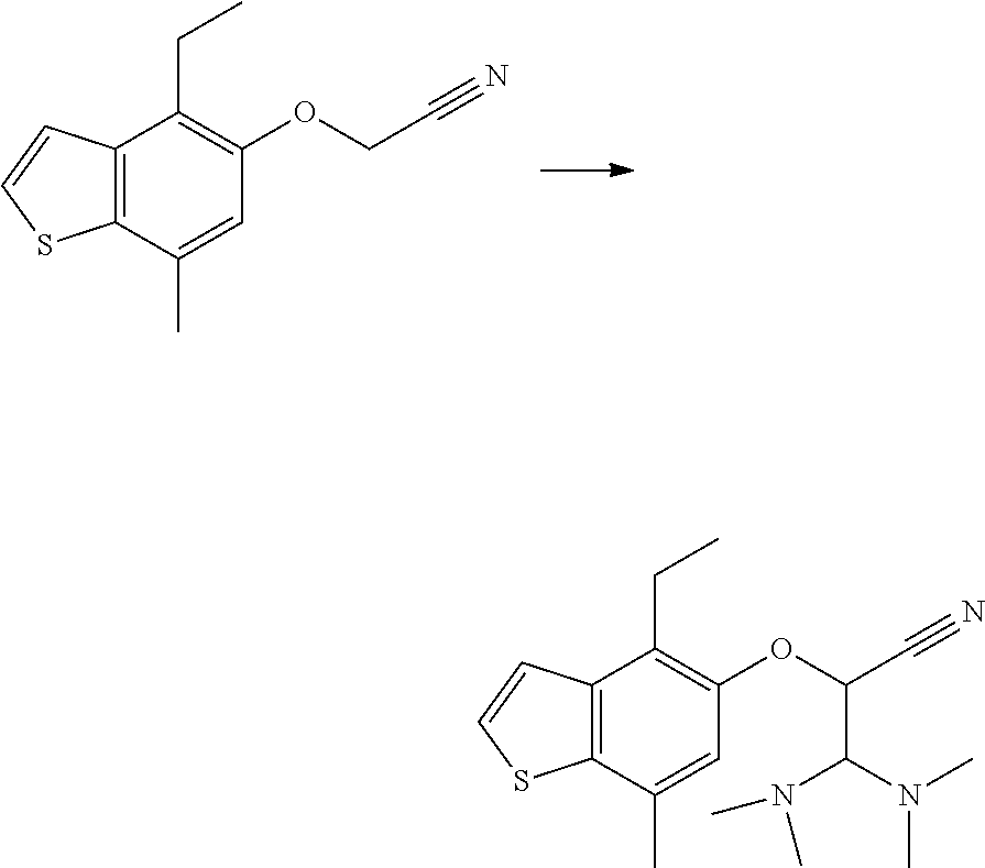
C12=C(C(C)=CC(OCC#N)=C1CC)SC=C2.C12=C(C(C)=CC(OC(C#N)C(N(C)C)N(C)C)=C1CC)SC=C2
